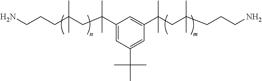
C1(C(C)(C)CC(C)(C)CCCN)=CC(C(C)(C)C)=CC(C(CC(C)(C)CCCN)(C)C)=C1
